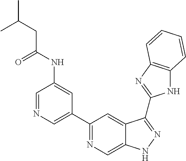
C1=NC=C(C2=NC=C3C(=C2)C(C2=NC4=C(N2)C=CC=C4)=NN3)C=C1NC(CC(C)C)=O
